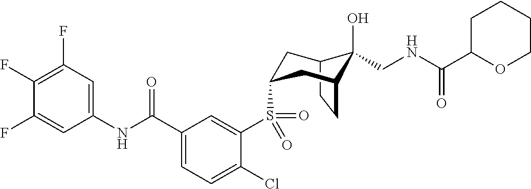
C12CCC(CC(S(C3=CC(C(NC4=CC(F)=C(F)C(F)=C4)=O)=CC=C3Cl)(=O)=O)C1)C2(O)CNC(C1OCCCC1)=O
